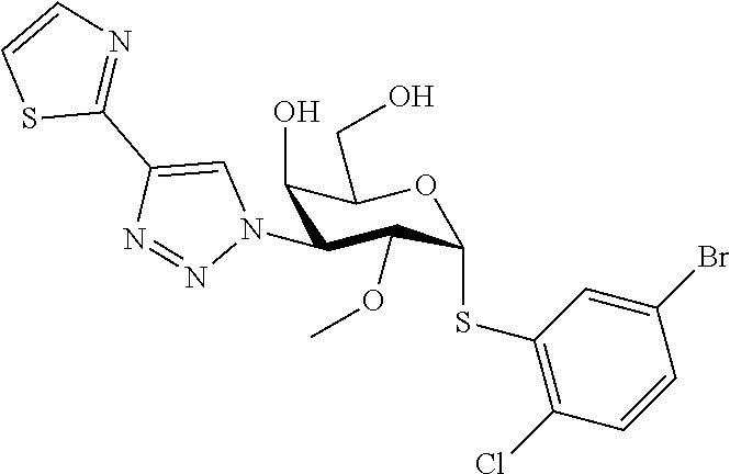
C1(O)C(N2C=C(C3=NC=CS3)N=N2)C(OC)C(SC2=C(Cl)C=CC(Br)=C2)OC1CO
